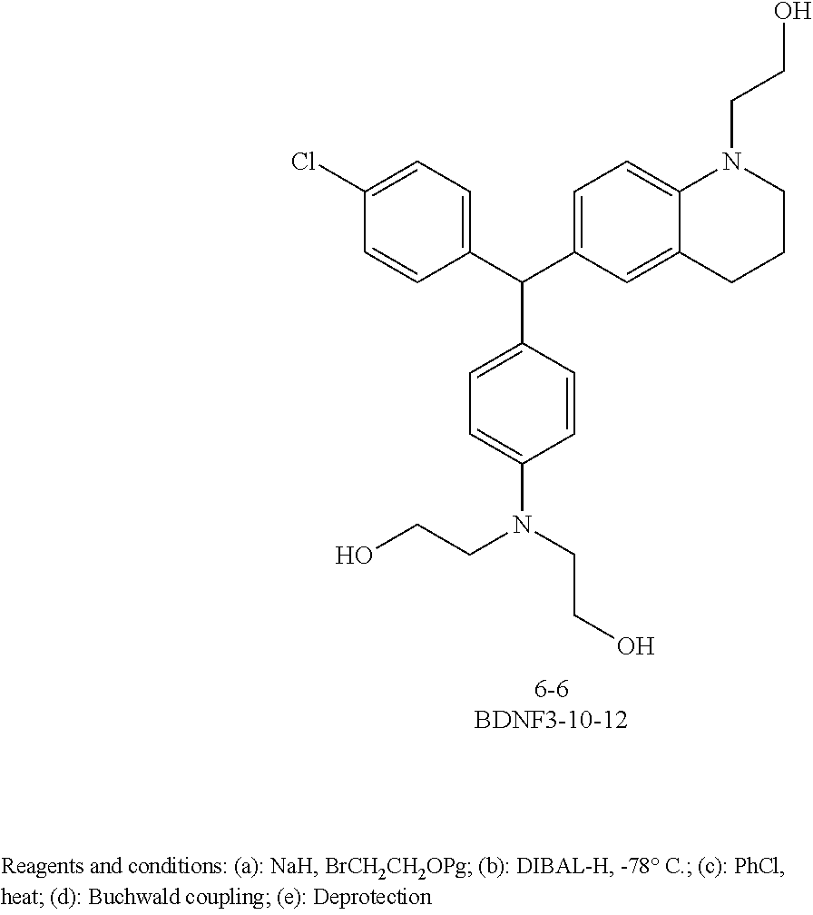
C(C1=CC=C(N(CCO)CCO)C=C1)(C1=CC=C(Cl)C=C1)C1=CC=C2C(=C1)CCCN2CCO
